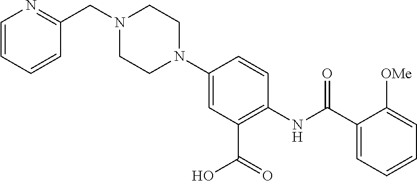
C1(CN2CCN(C3=CC(C(=O)O)=C(NC(C4=CC=CC=C4[OMe])=O)C=C3)CC2)=NC=CC=C1
